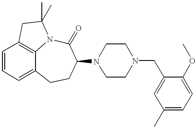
C12=C3C=CC=C1CCC(N1CCN(CC4=CC(C)=CC=C4OC)CC1)C(=O)N2C(C)(C)C3
